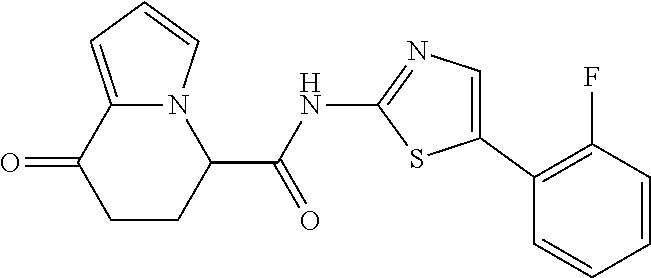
C1CC(C(=O)NC2=NC=C(C3=C(F)C=CC=C3)S2)N2C(=CC=C2)C1=O
